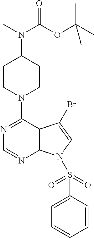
N1=C(N2CCC(N(C)C(OC(C)(C)C)=O)CC2)C2=C(N=C1)N(S(C1=CC=CC=C1)(=O)=O)C=C2Br
